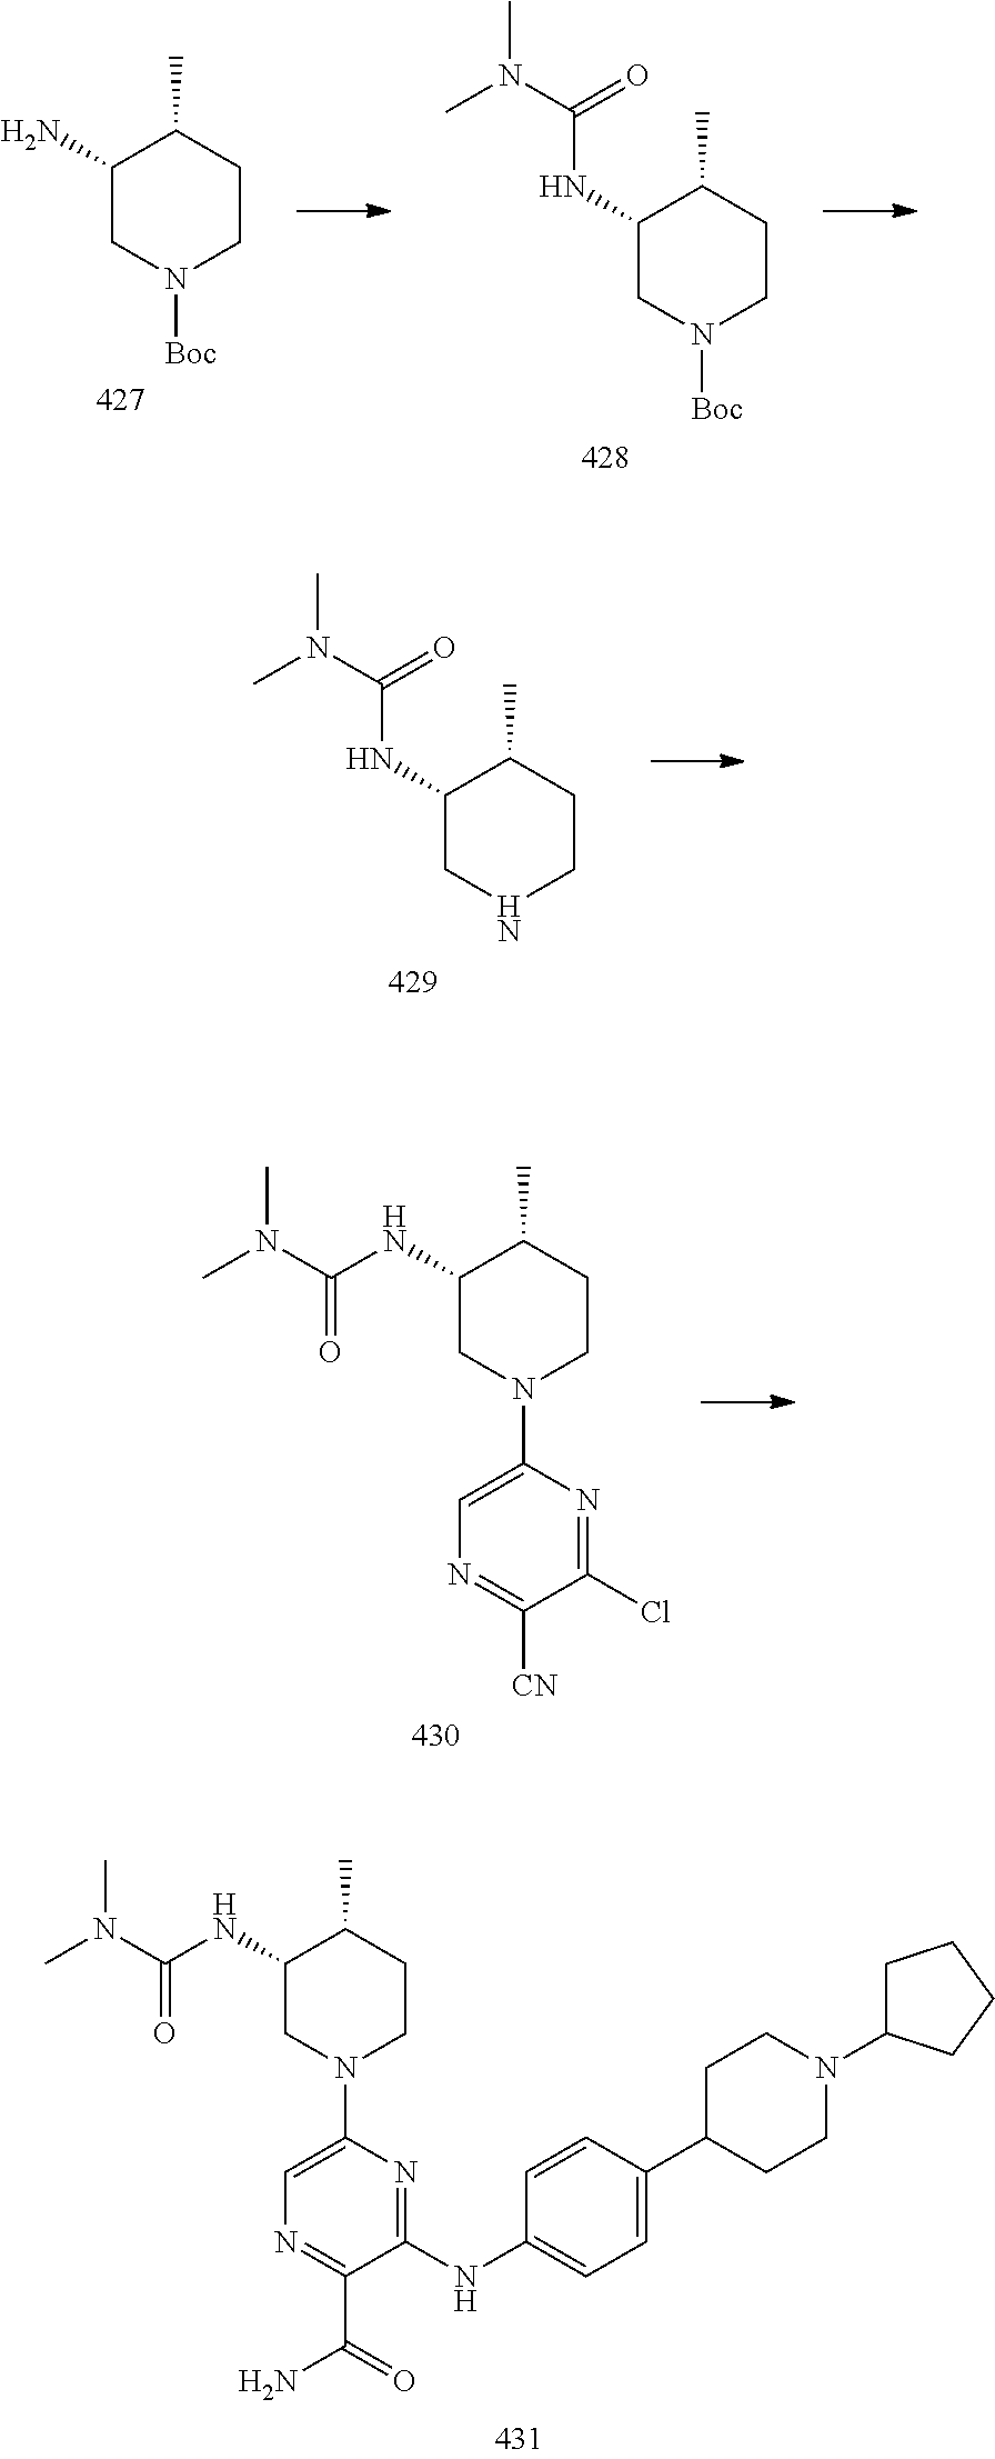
C1(NC(N(C)C)=O)CN([Boc])CCC1C.C1(N)CN([Boc])CCC1C.C1(NC(=O)N(C)C)CNCCC1C.C1(NC(=O)N(C)C)CN(C2=CN=C([CN])C(Cl)=N2)CCC1C.C1(NC(=O)N(C)C)CN(C2=CN=C(C(N)=O)C(NC3=CC=C(C4CCN(C5CCCC5)CC4)C=C3)=N2)CCC1C
